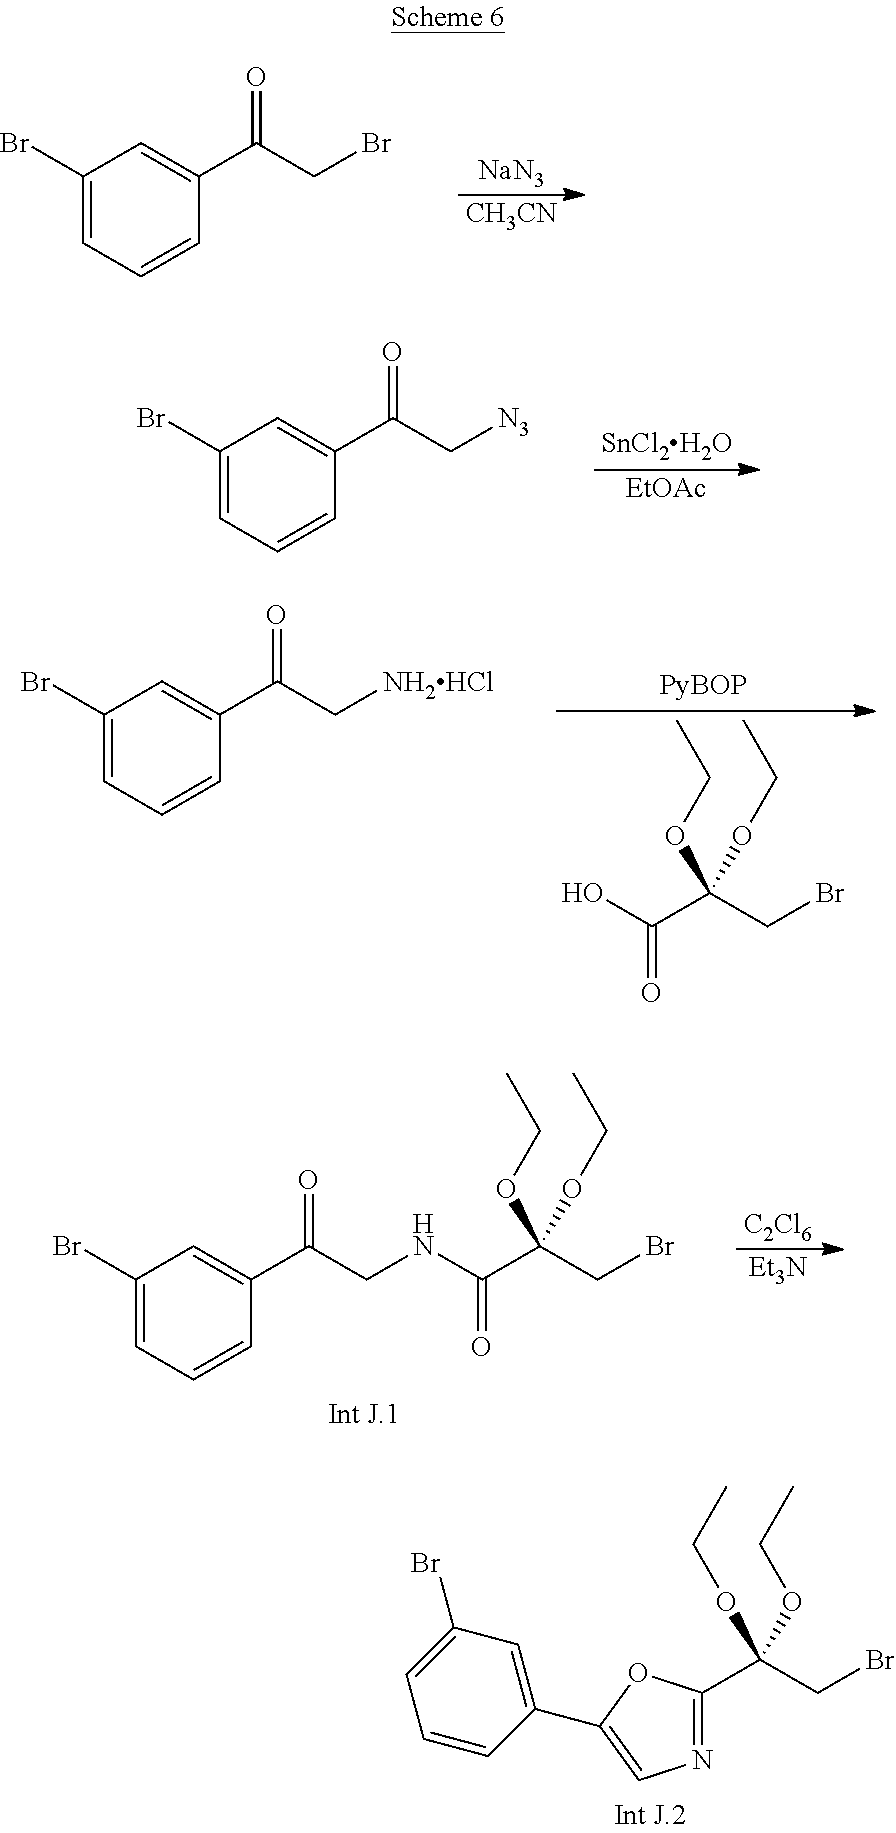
N1=C(C(CBr)(OCC)OCC)OC(C2=CC(Br)=CC=C2)=C1.[NaN3].[CH3CN].C1(Br)=CC=CC(C(CBr)=O)=C1.[SnCl2H2O].[EtOAc].C1(Br)=CC=CC(C(C[N3])=O)=C1.C(=O)(O)C(CBr)(OCC)OCC.C1(Br)=CC=CC(C(C[NH2HCl])=O)=C1.C1(Br)=CC=CC(C(CNC(=O)C(CBr)(OCC)OCC)=O)=C1.[C2Cl6].[Et3N]
